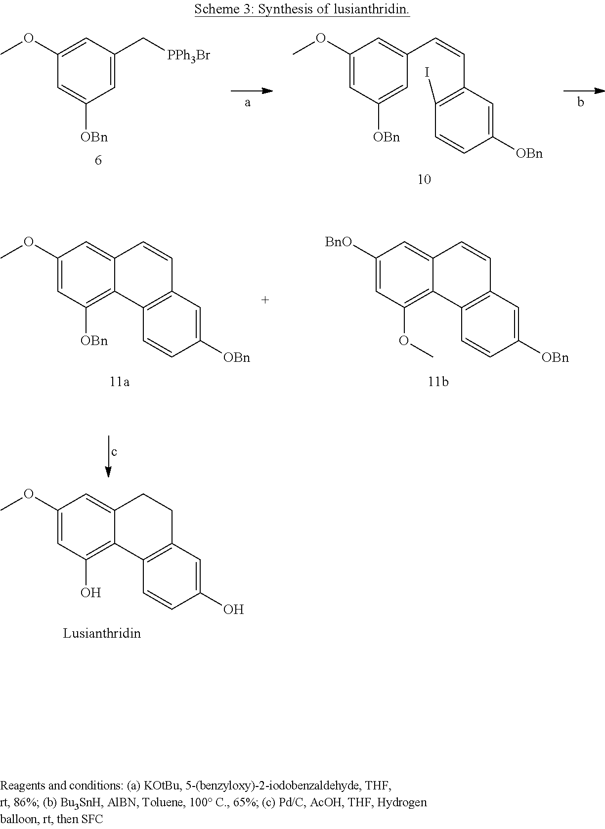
C1(OC)=CC(O)=C2C(=C1)CCC1=C2C=CC(O)=C1.C1=C([OBn])C=C(OC)C=C1C=CC1=C(I)C=CC([OBn])=C1.C1=C(C[PPh3Br])C=C(OC)C=C1[OBn].C1(OC)=CC([OBn])=C2C(=C1)C=CC1=C2C=CC([OBn])=C1.C1([BnO])=CC(OC)=C2C(=C1)C=CC1=C2C=CC([OBn])=C1.c
